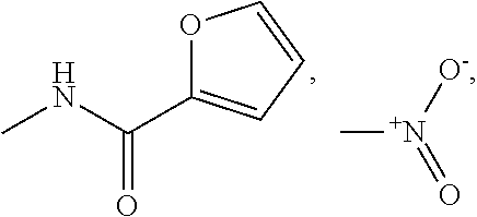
C[N+]([O-])=O.O1C(C(NC)=O)=CC=C1
